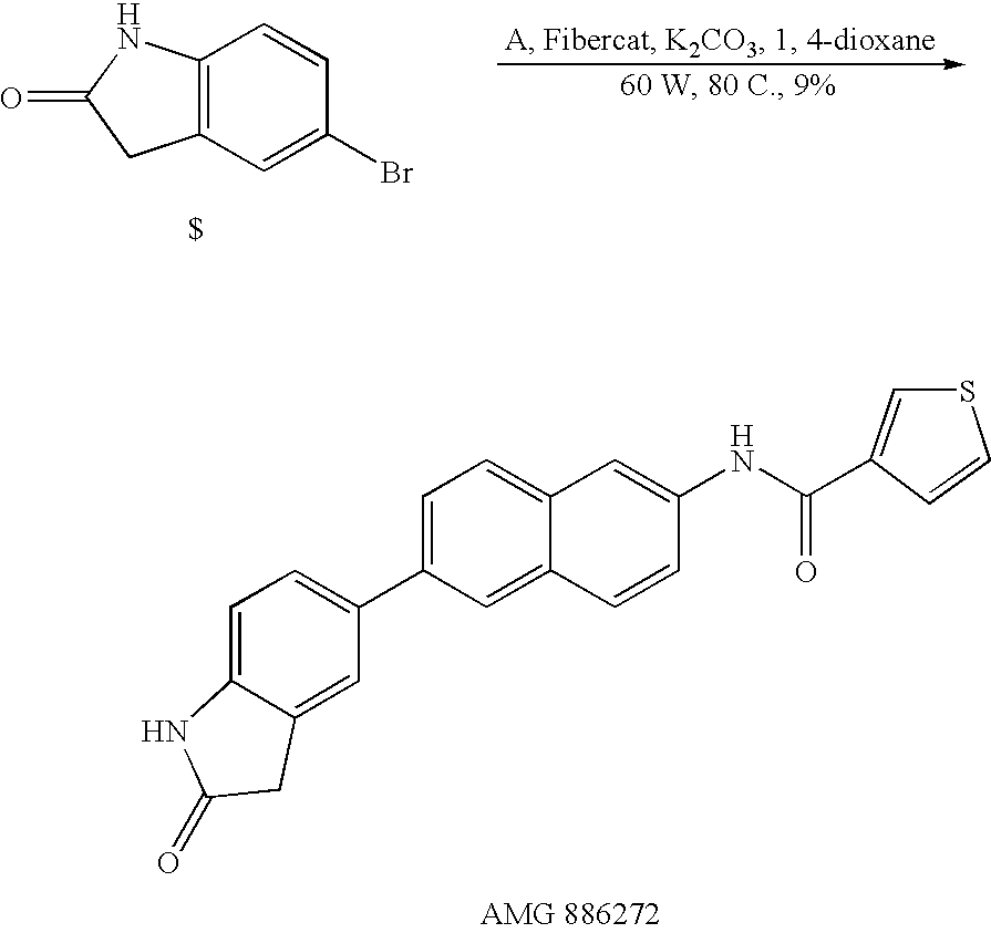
C1=C2C(=CC(C3=CC=C4C(=C3)C=CC(NC(=O)C3=CSC=C3)=C4)=C1)CC(=O)N2.C12=C(C=C(Br)C=C1)CC(=O)N2
